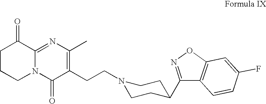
N1(CCC2=C(C)N=C3N(C2=O)CCCC3=O)CCC(C2=NOC3=C2C=CC(F)=C3)CC1
